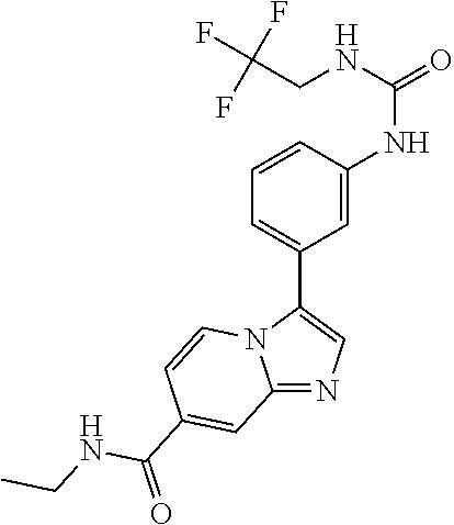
C12=NC=C(C3=CC=CC(NC(=O)NCC(F)(F)F)=C3)N1C=CC(C(=O)NCC)=C2
